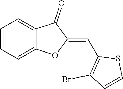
C1=CC=C2C(=C1)C(=O)C(=CC1=C(Br)C=CS1)O2
